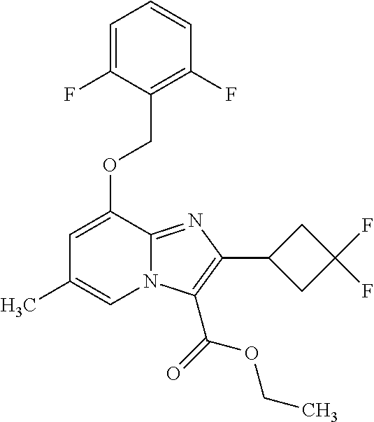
O(C1=CC(C)=CN2C1=NC(C1CC(F)(F)C1)=C2C(=O)OCC)CC1=C(F)C=CC=C1F
